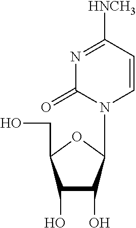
C1(O)C(O)C(N2C(=O)N=C([HNCH3])C=C2)OC1CO
